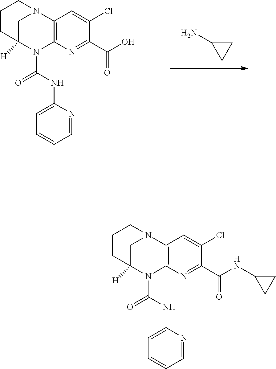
NC1CC1.C12=C(N=C(C(=O)O)C(Cl)=C1)N(C(=O)NC1=CC=CC=N1)C1([H])CN2CCC1.C12=C(N=C(C(=O)NC3CC3)C(Cl)=C1)N(C(=O)NC1=CC=CC=N1)C1([H])CN2CCC1
